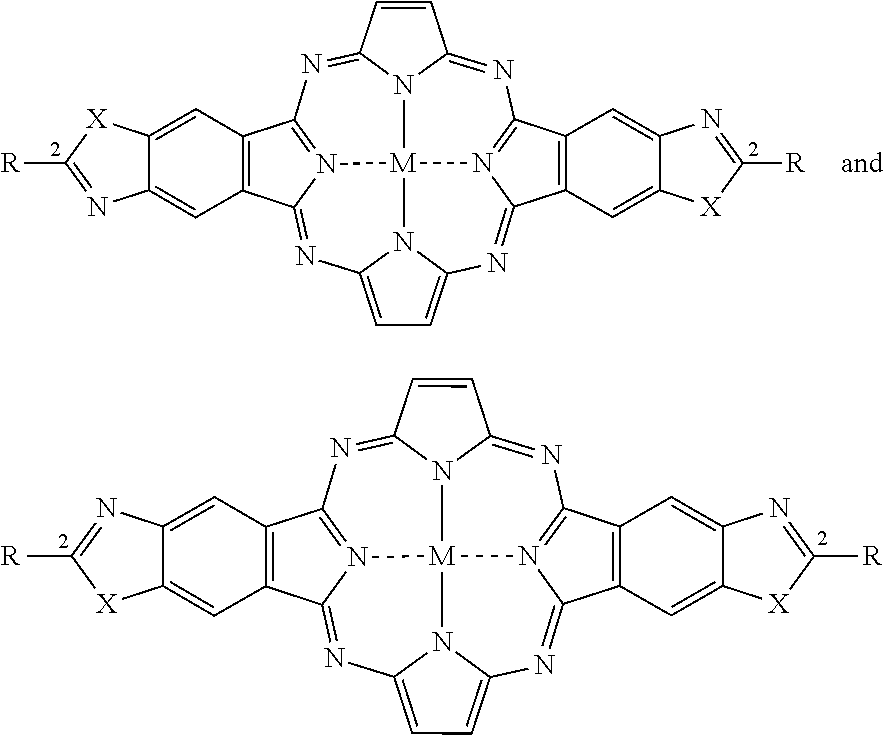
C12=CC3=C(C=C1[X]C([R])=N2)C1=N2C3=NC3=CC=C4N3[M]23N2=C(C5=C(C2=N4)C=C2C(=C5)N=C([R])[X]2)N=C2N3C(=N1)C=C2.C12=CC3=C(C=C1N=C([R])[X]2)C1=N2C3=NC3=CC=C4N3[M]23N2=C(C5=C(C2=N4)C=C2C(=C5)N=C([R])[X]2)N=C2N3C(=N1)C=C2
